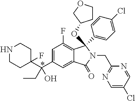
C1(C(C2=CC(F)=C3C(=C2)C(=O)N(CC2=NC=C(Cl)C=N2)C3(OC2CCOC2)C2=CC=C(Cl)C=C2)(CC)O)(F)CCNCC1
